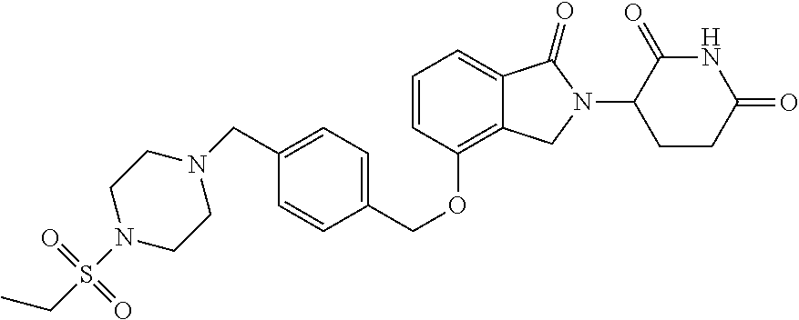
C1(CN2CCN(S(=O)(=O)CC)CC2)=CC=C(COC2=C3C(=CC=C2)C(=O)N(C2CCC(=O)NC2=O)C3)C=C1
